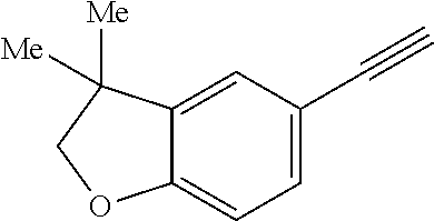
C(C1=CC=C2C(=C1)C([Me])([Me])CO2)#C
